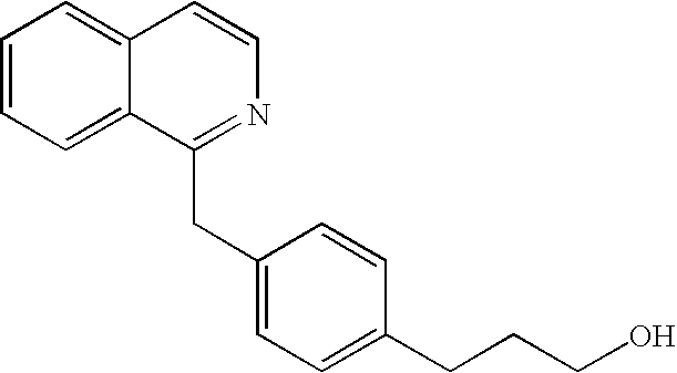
C1=CC=C2C(=C1)C=CN=C2CC1=CC=C(CCCO)C=C1
